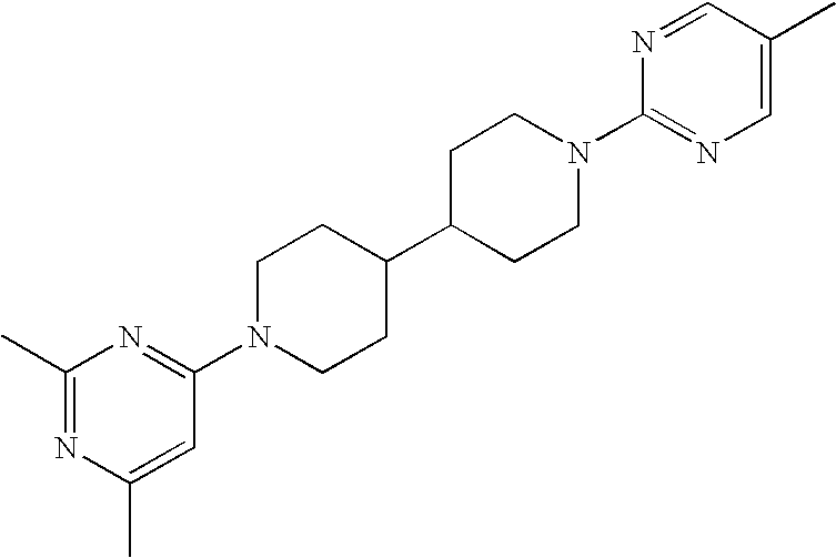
C1C(C2CCN(C3=NC(C)=NC(C)=C3)CC2)CCN(C2=NC=C(C)C=N2)C1
